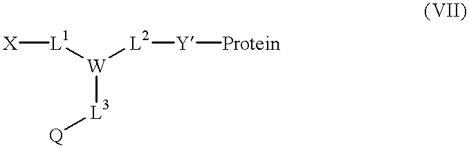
[X][L1][W]([L2][Y][Protein])[L3][Q]
